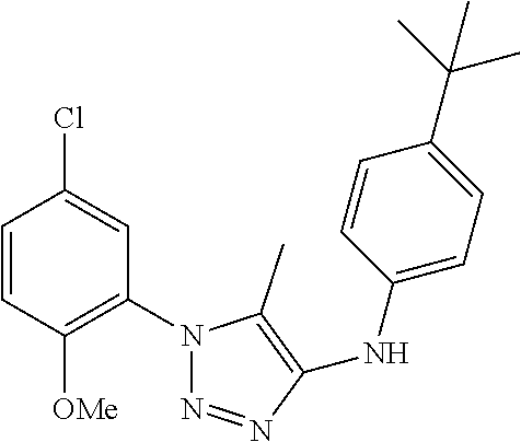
C1=CC([OMe])=C(N2N=NC(NC3=CC=C(C(C)(C)C)C=C3)=C2C)C=C1Cl
